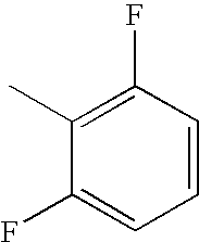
C1=CC=C(F)C(C)=C1F
